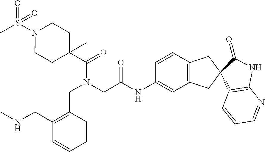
CS(N1CCC(C(=O)N(CC(=O)NC2=CC3=C(C=C2)CC2(C3)C(=O)NC3=C2C=CC=N3)CC2=C(CNC)C=CC=C2)(C)CC1)(=O)=O
